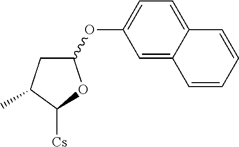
C1(OC2=CC=C3C(=C2)C=CC=C3)CC(C)C([Cs])O1
